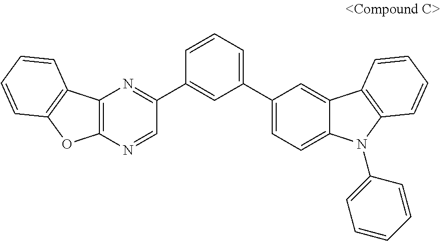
C1(C2=CC=CC(C3=NC4=C(N=C3)OC3=C4C=CC=C3)=C2)=CC=C2C(=C1)C1=C(N2C2=CC=CC=C2)C=CC=C1
